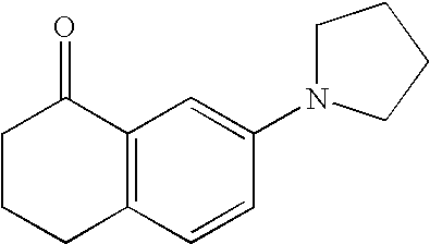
C1CCC2=C(C1=O)C=C(N1CCCC1)C=C2
